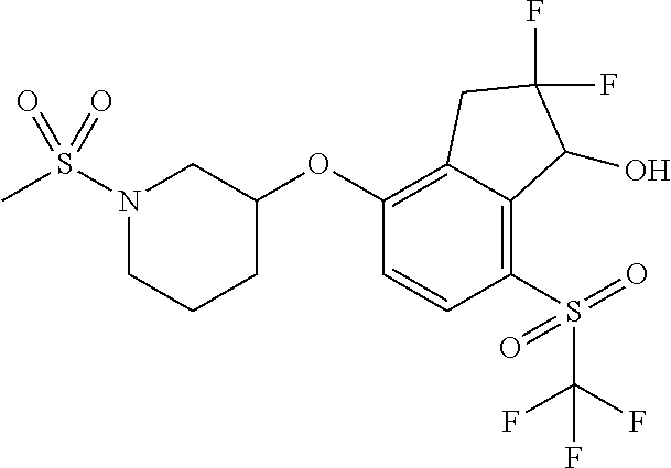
C1(OC2CN(S(=O)(C)=O)CCC2)=C2C(=C(S(C(F)(F)F)(=O)=O)C=C1)C(O)C(F)(F)C2
